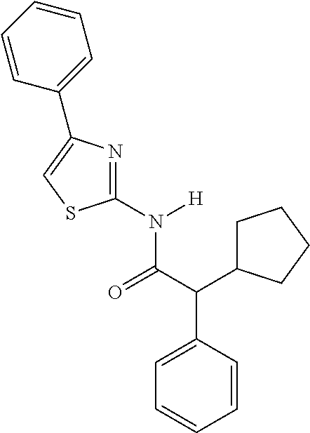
C1(N([H])C(C(C2CCCC2)C2=CC=CC=C2)=O)=NC(C2=CC=CC=C2)=CS1
